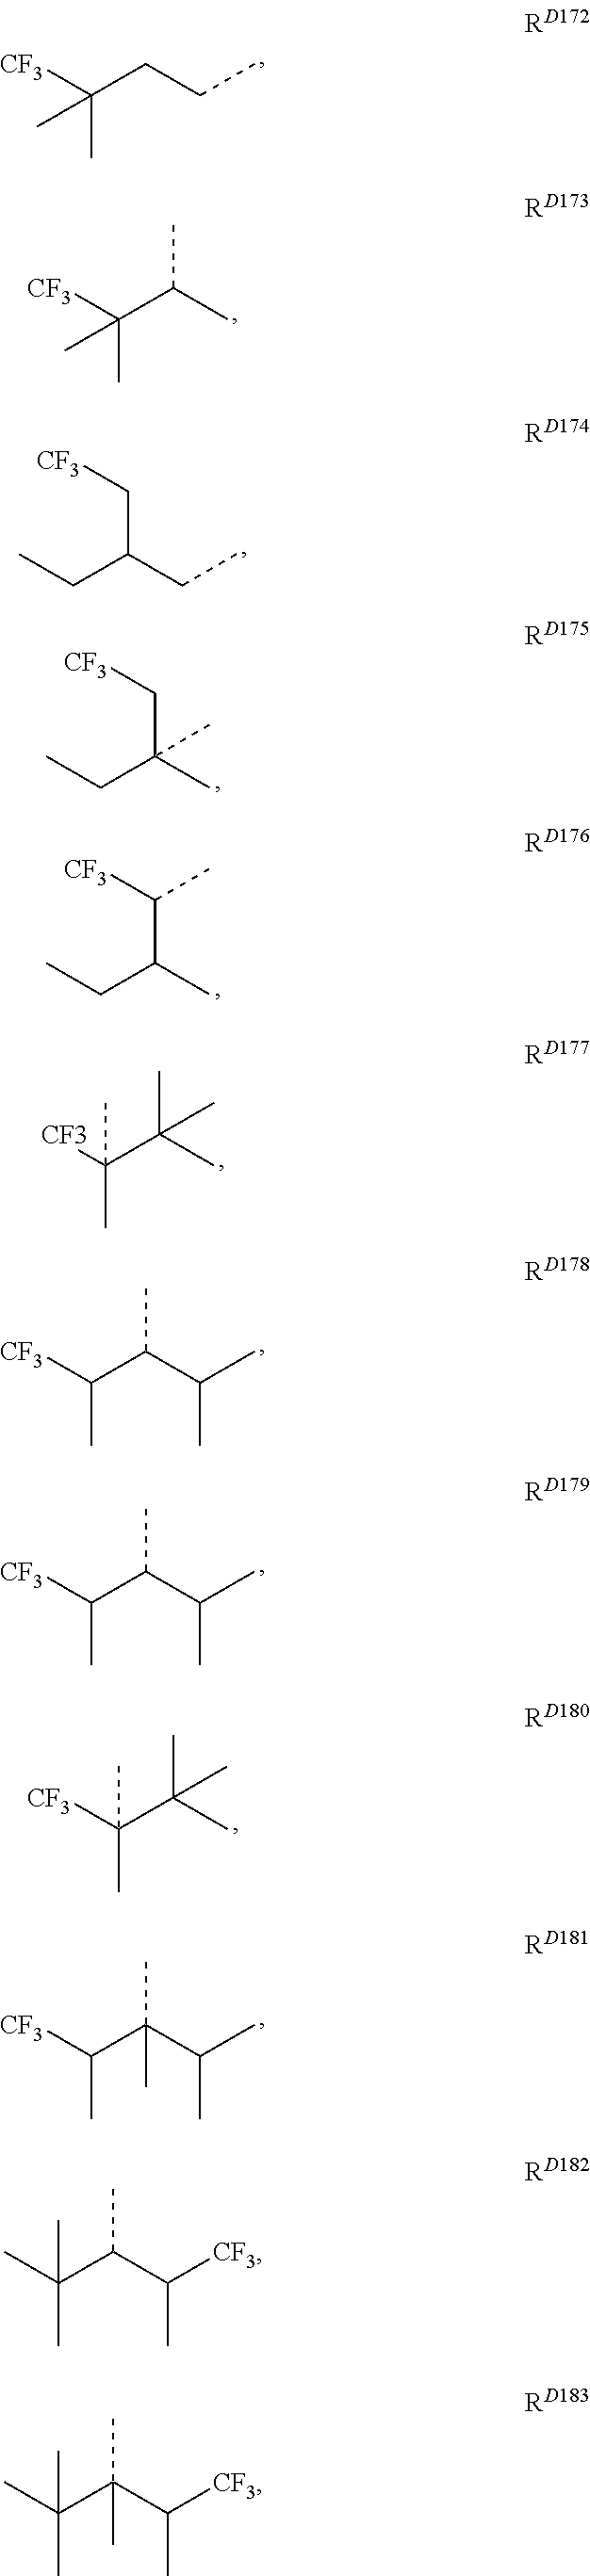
[CF3]C(CCC)(C)C.[CF3]C(C(C)C)(C)C.[CF3]C(C(C)(C)C)(C)C.CCC(CC)C[CF3].CCC(C)(C[CF3])C.CCC(C)C([CF3])C.[CF3]C(C(C(C)C)C)C.[CF3]C(C(C(C)C)C)C.[CF3]C(C(C)(C)C)(C)C.[CF3]C(C(C(C)C)(C)C)C.CC(C(C([CF3])C)C)(C)C.CC(C(C([CF3])C)(C)C)(C)C
